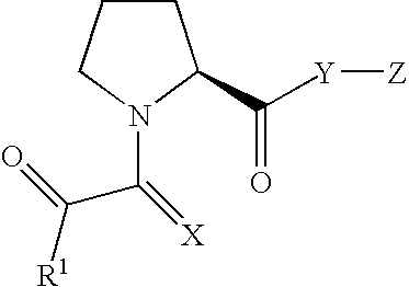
C1CCN(C(=[X])C(=O)[R1])C1C([Y][Z])=O
